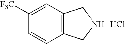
C1=C([F3C])C=CC2=C1CNC2.Cl
